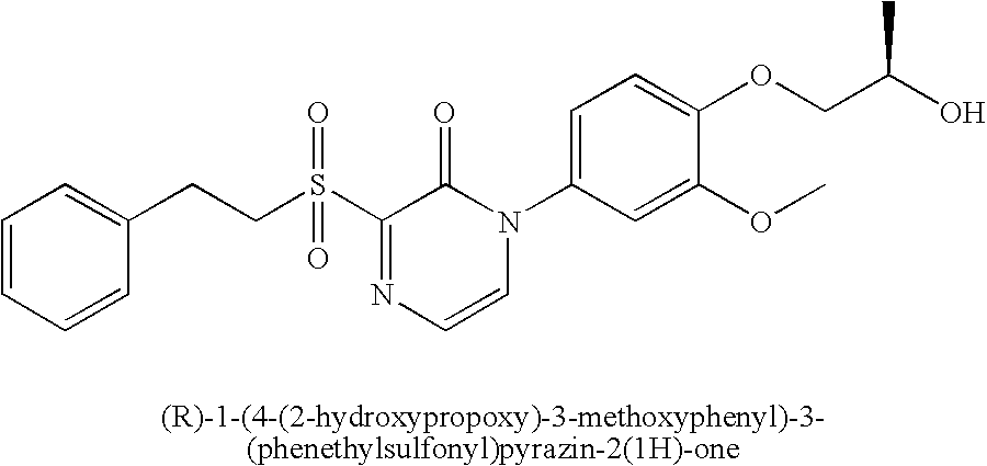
C(S(C1=NC=CN(C2=CC=C(OCC(O)C)C(OC)=C2)C1=O)(=O)=O)CC1=CC=CC=C1
